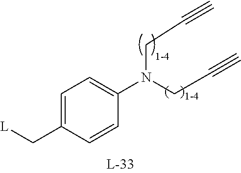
[L]CC1=CC=C(N(CC#C)CC#C)C=C1
